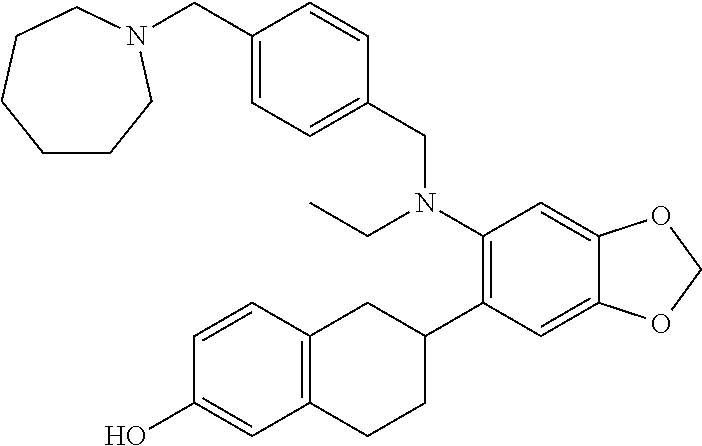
C1(CN2CCCCCC2)=CC=C(CN(C2=C(C3CC4=C(CC3)C=C(O)C=C4)C=C3C(=C2)OCO3)CC)C=C1
